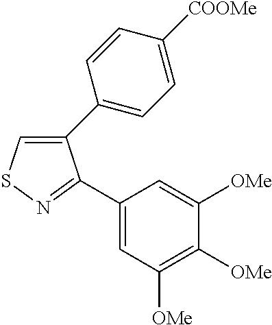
C1(C2=CC=C([COOMe])C=C2)=CSN=C1C1=CC([OMe])=C([OMe])C([OMe])=C1
